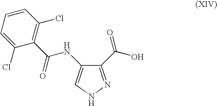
C1(C(=O)NC2=CNN=C2C(O)=O)=C(Cl)C=CC=C1Cl
